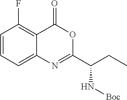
C1=CC=C2C(=C1F)C(=O)OC(C(CC)N[Boc])=N2
